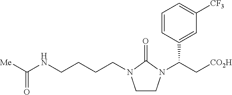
C(CCN1CCN(C(C2=CC([CF3])=CC=C2)C[CO2H])C1=O)CNC(=O)[Me]
